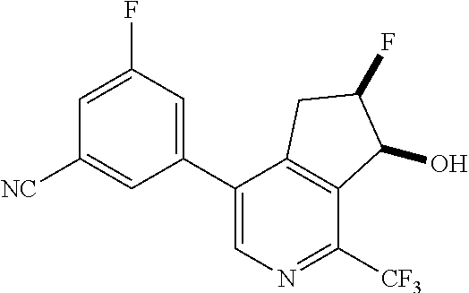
C1(C2=CN=C([CF3])C3=C2CC(F)C3O)=CC(F)=CC([NC])=C1
